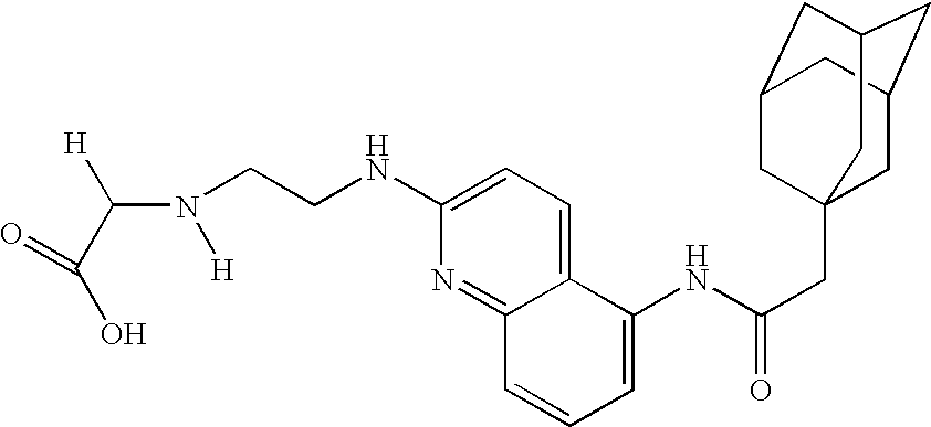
C(N([H])CCNC1=CC=C2C(=N1)C=CC=C2NC(CC12CC3CC(CC(C1)C3)C2)=O)([H])C(O)=O
